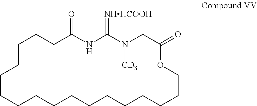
C1C(=O)NC(=[NHHCOOH])N([CD3])CC(=O)OCCCCCCCCCCCCCCCC1
